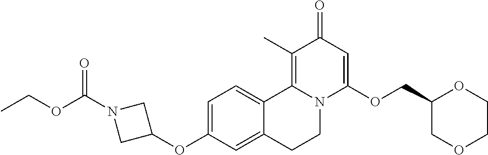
C1=C(OC2CN(C(OCC)=O)C2)C=C2C(=C1)C1=C(C)C(=O)C=C(OCC3COCCO3)N1CC2
